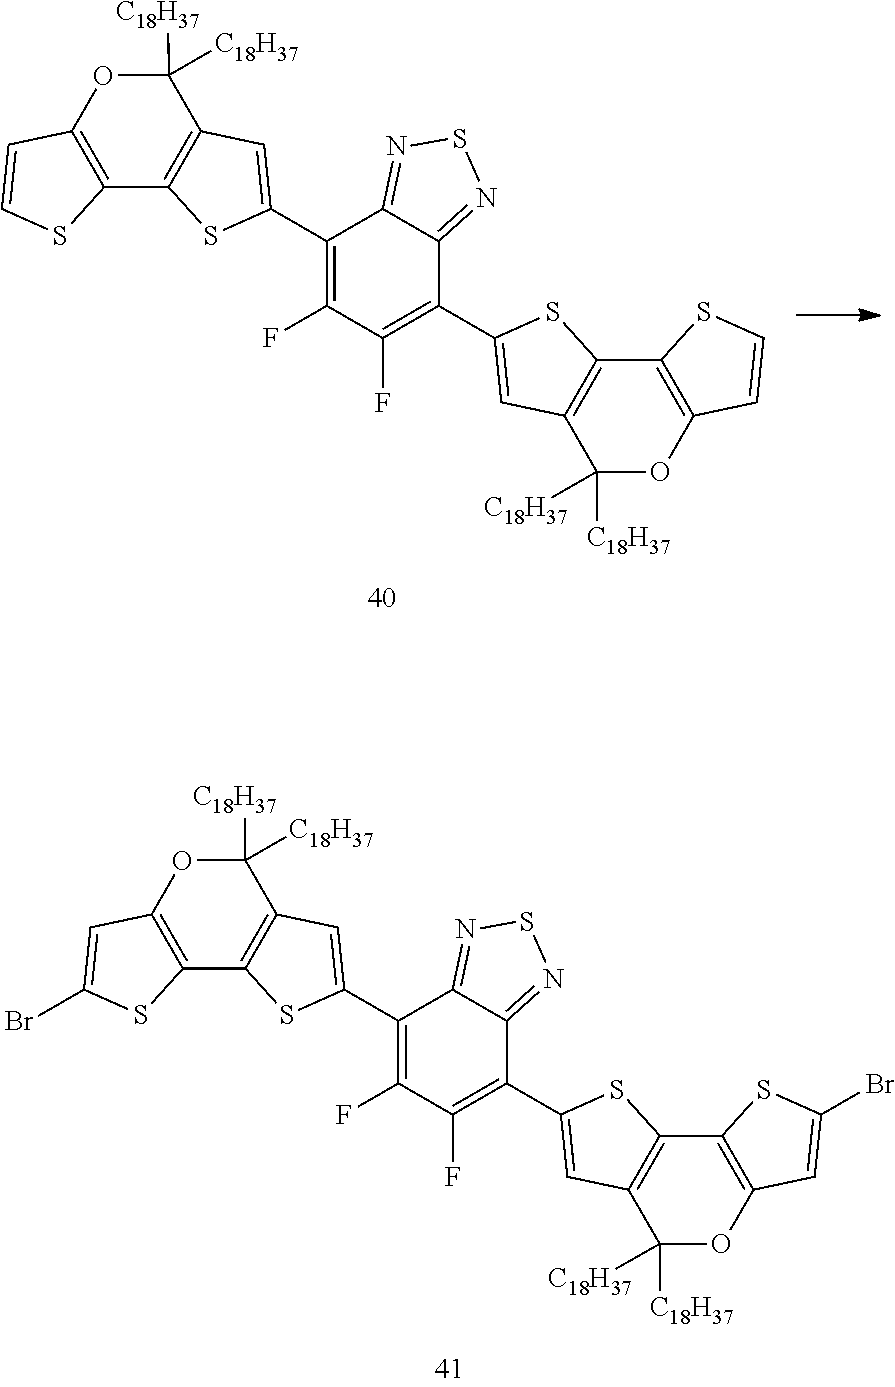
O1C([C18H37])([C18H37])C2=C(C3=C1C=C(Br)S3)SC(C1=C(F)C(F)=C(C3=CC4=C(C5=C(OC4([C18H37])[C18H37])C=C(Br)S5)S3)C3=NSN=C13)=C2.O1C([C18H37])([C18H37])C2=C(C3=C1C=CS3)SC(C1=C(F)C(F)=C(C3=CC4=C(C5=C(OC4([C18H37])[C18H37])C=CS5)S3)C3=NSN=C13)=C2
